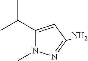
C1(C(C)C)=CC(N)=NN1C
